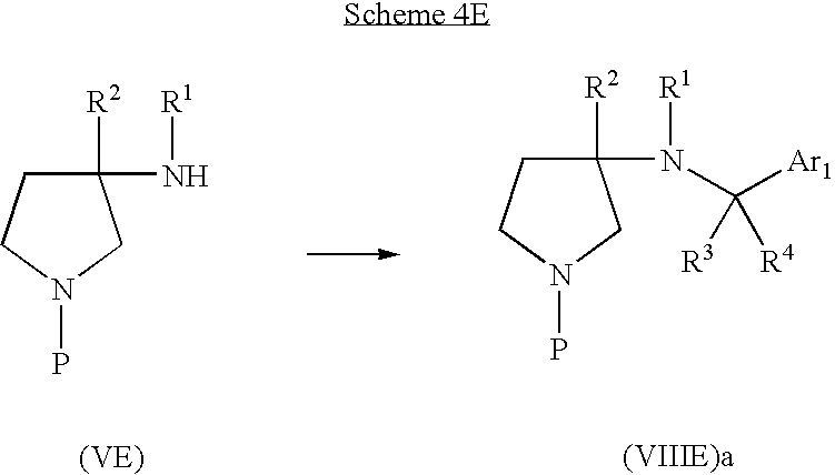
C1([R2])(N[R1])CCN(P)C1.C1([R2])(N([R1])C([Ar1])([R4])[R3])CCN(P)C1
